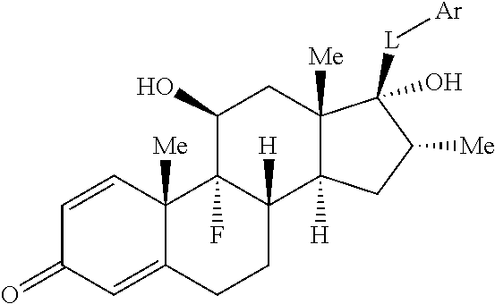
C1=CC2([Me])C(=CC1=O)CCC1([H])C2(F)C(O)CC2([Me])C1([H])CC([Me])C2(O)[L][Ar]
